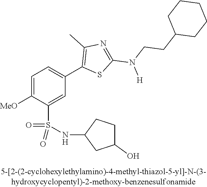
C1=C([OMe])C(S(NC2CC(O)CC2)(=O)=O)=CC(C2=C(C)N=C(N(CCC3CCCCC3)[H])S2)=C1
